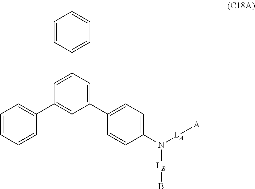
C1(C2=CC=CC=C2)=CC(C2=CC=C(N([LA][A])[LB]B)C=C2)=CC(C2=CC=CC=C2)=C1
